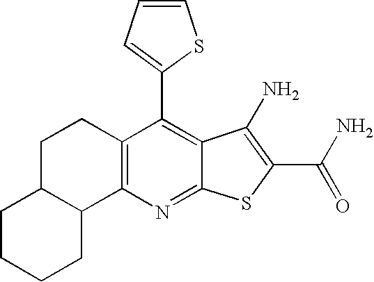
C12=C(N=C3C(=C1C1=CC=CS1)C(N)=C(C(N)=O)S3)C1C(CC2)CCCC1
